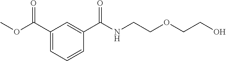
C1(C(OC)=O)=CC=CC(C(NCCOCCO)=O)=C1
